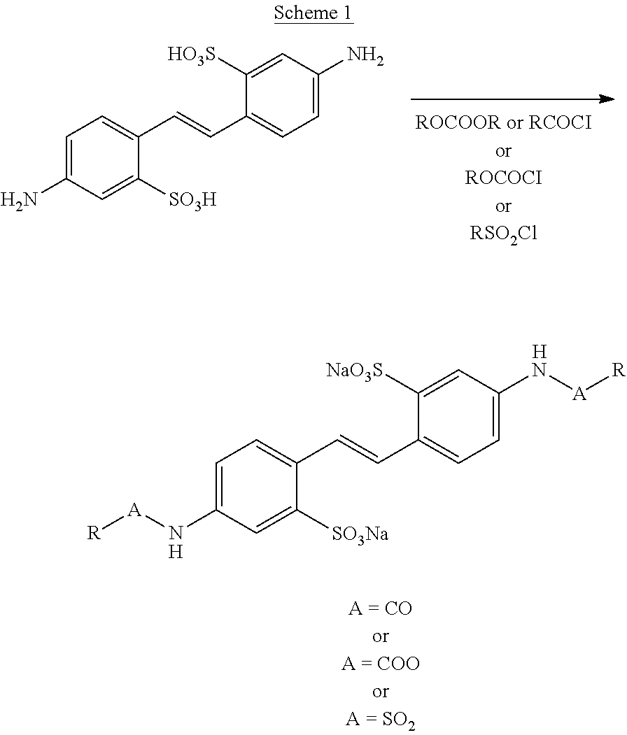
C1=C(N[A][R])C=C([SO3Na])C(C=CC2=CC=C(N[A][R])C=C2[NaO3S])=C1.[H].[H].C1=C(N)C=C([SO3H])C(C=CC2=CC=C(N)C=C2[HO3S])=C1
